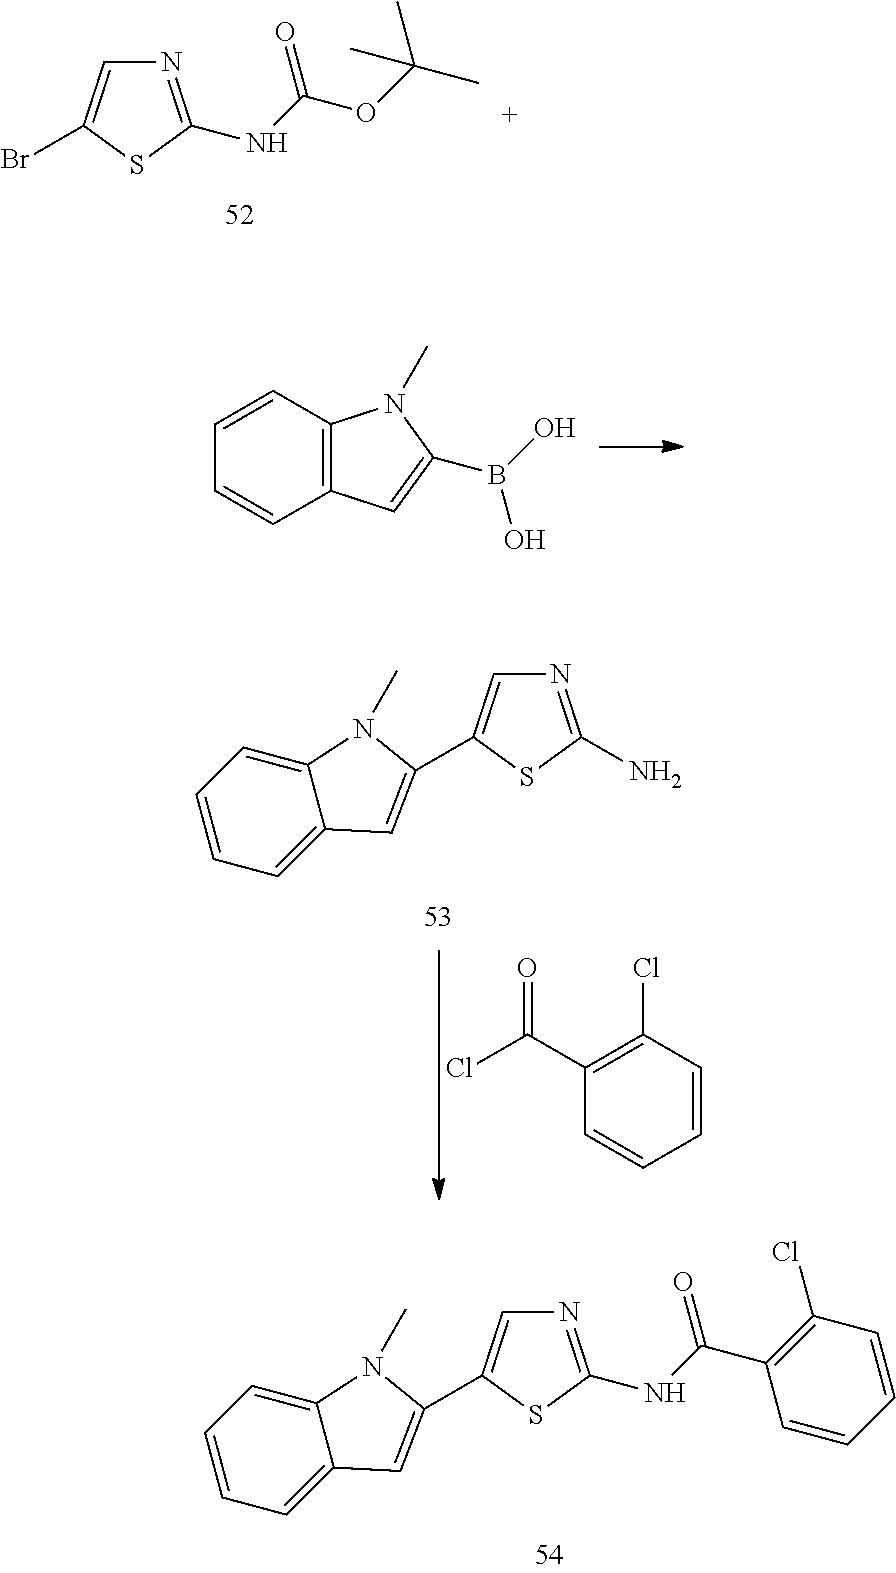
N1=C(NC(OC(C)(C)C)=O)SC(Br)=C1.C12=C(C=CC=C1)N(C)C(B(O)O)=C2.N1=C(N)SC(C2=CC3=CC=CC=C3N2C)=C1.C1=CC(Cl)=C(C(Cl)=O)C=C1.N1=C(NC(C2=C(Cl)C=CC=C2)=O)SC(C2=CC3=CC=CC=C3N2C)=C1
